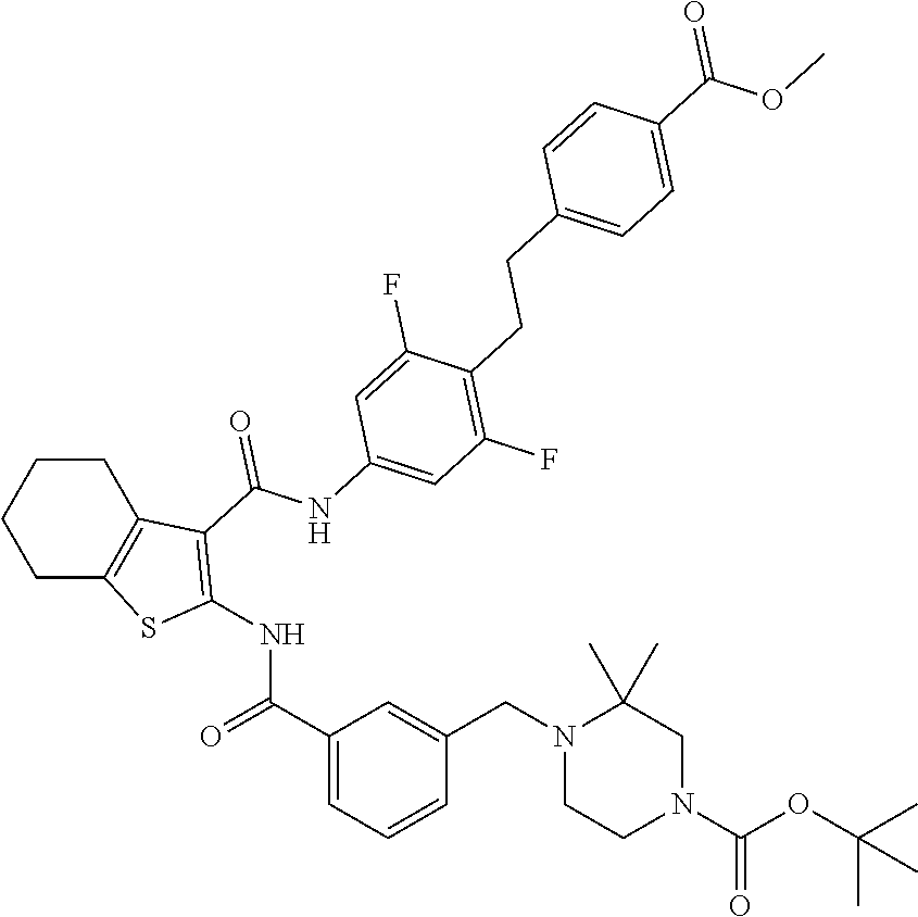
N(C(C1=CC=CC(CN2CCN(C(OC(C)(C)C)=O)CC2(C)C)=C1)=O)C1=C(C(NC2=CC(F)=C(CCC3=CC=C(C(OC)=O)C=C3)C(F)=C2)=O)C2=C(S1)CCCC2
